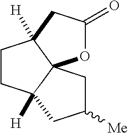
O1C(=O)CC2([H])C13C([H])(CC2)CC([Me])C3
